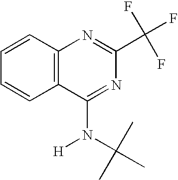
C1=CC2=C(C=C1)C(N(C(C)(C)C)[H])=NC(C(F)(F)F)=N2
